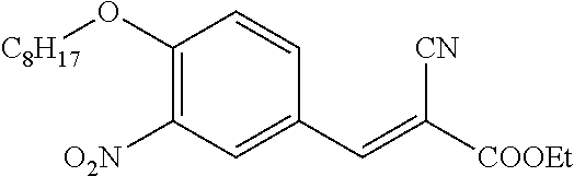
C1(O[C8H17])=C([O2N])C=C(C=C([COOEt])[CN])C=C1
